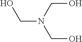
C(N(CO)CO)O
